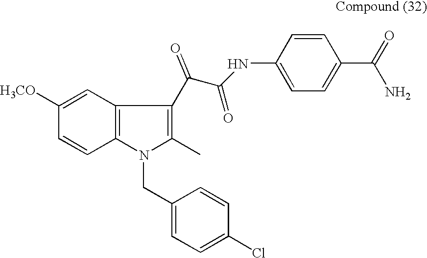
C1([H3CO])=CC2=C(C=C1)N(CC1=CC=C(Cl)C=C1)C(C)=C2C(C(NC1=CC=C(C(=O)N)C=C1)=O)=O
